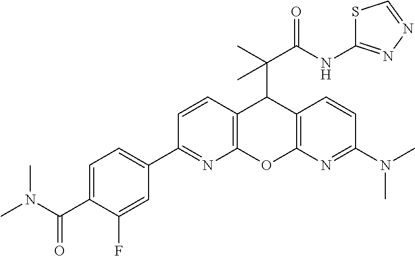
S1C(NC(C(C)(C2C3=C(OC4=C2C=CC(N(C)C)=N4)N=C(C2=CC=C(C(N(C)C)=O)C(F)=C2)C=C3)C)=O)=NN=C1
